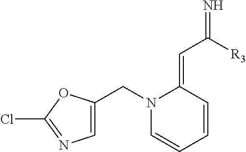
C1=CC=CC(=CC([R3])=N)N1CC1=CN=C(Cl)O1
